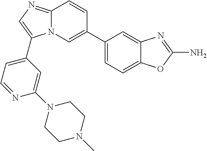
C12=NC=C(C3=CC=NC(N4CCN(C)CC4)=C3)N1C=C(C1=CC=C3C(=C1)N=C(N)O3)C=C2
